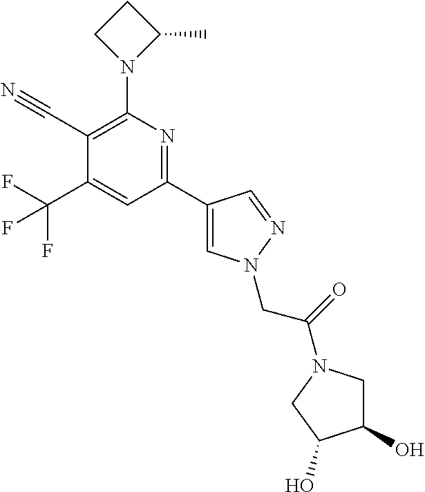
C1(C2=CN(CC(=O)N3CC(O)C(O)C3)N=C2)=NC(N2C(C)CC2)=C(C#N)C(C(F)(F)F)=C1
